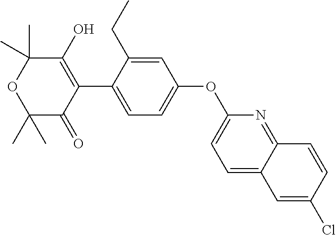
C1(C)(C)C(=O)C(C2=CC=C(OC3=CC=C4C(=N3)C=CC(Cl)=C4)C=C2CC)=C(O)C(C)(C)O1
